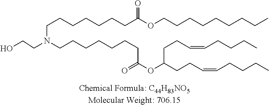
OCCN(CCCCCCCC(OC(CCC=CCCCC)CCC=CCCCC)=O)CCCCCCCC(OCCCCCCCCC)=O
